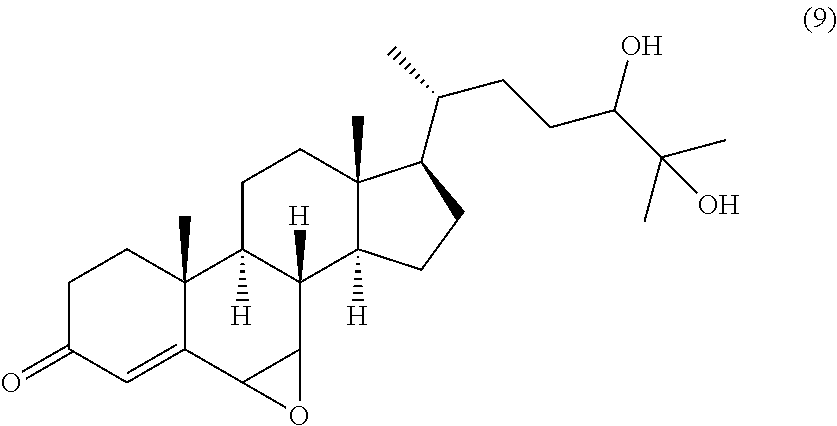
C1C(=O)C=C2C(C)(C1)C1([H])C([H])(C3C2O3)C2([H])C(C)(CC1)C(C(C)CCC(C(C)(C)O)O)CC2
